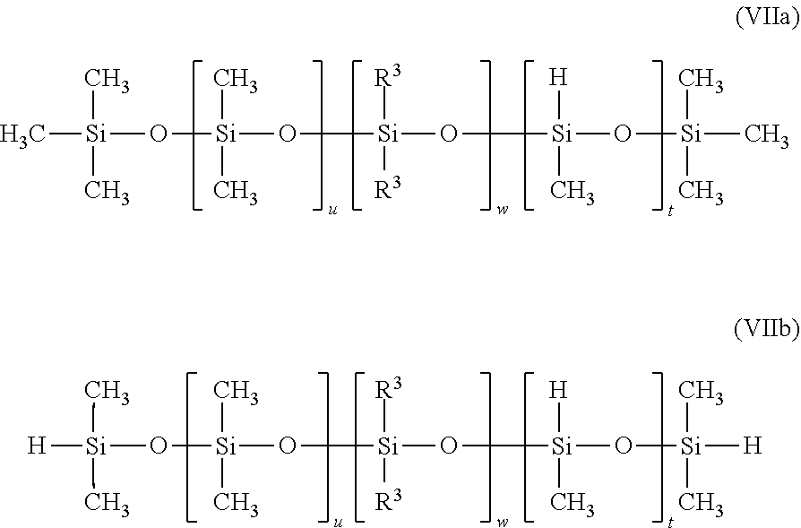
O([Si](C)(C)OC[Si]([R3])([R3])OC[Si]([H])(C)O[Si](C)(C)C)[Si](C)(C)C.O([Si](C)(C)OC[Si]([R3])([R3])OC[Si]([H])(C)O[Si](C)(C)[H])[Si](C)(C)[H]
